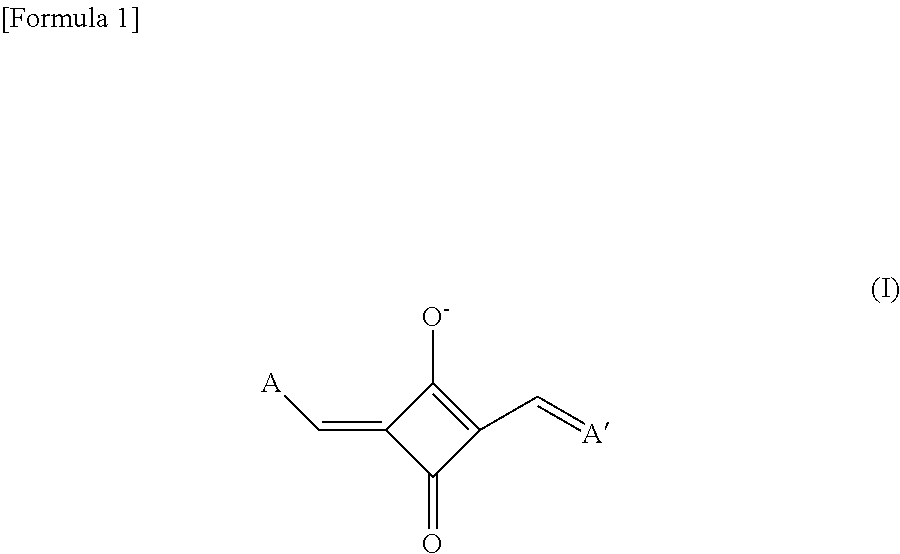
C1(=C[A])C(=O)C(C=[A])=C1[O-]
